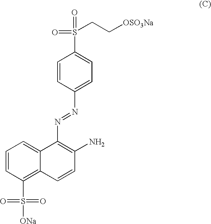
C1=CC(N=NC2=C(N)C=CC3=C(S(=O)(=O)[ONa])C=CC=C23)=CC=C1S(=O)(=O)CC[OSO3Na]
